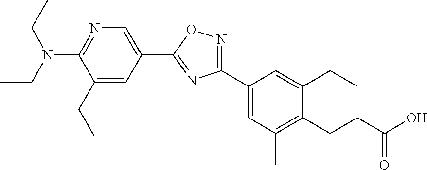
C1(N(CC)CC)=NC=C(C2=NC(C3=CC(C)=C(CCC(O)=O)C(CC)=C3)=NO2)C=C1CC
